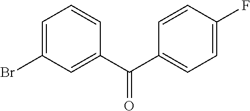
C1=C(Br)C=C(C(C2=CC=C(F)C=C2)=O)C=C1
